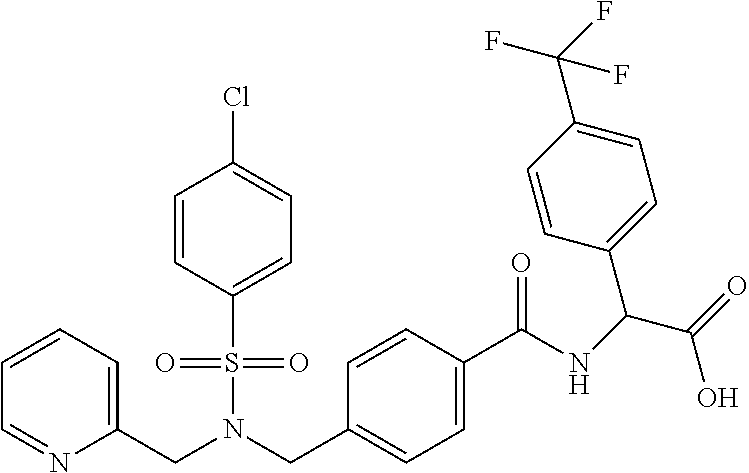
C1=CC=C(CN(S(=O)(=O)C2=CC=C(Cl)C=C2)CC2=CC=C(C(=O)NC(C(=O)O)C3=CC=C(C(F)(F)F)C=C3)C=C2)N=C1
